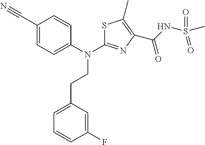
C1(C#N)=CC=C(N(CCC2=CC=CC(F)=C2)C2=NC(C(=O)NS(C)(=O)=O)=C(C)S2)C=C1
